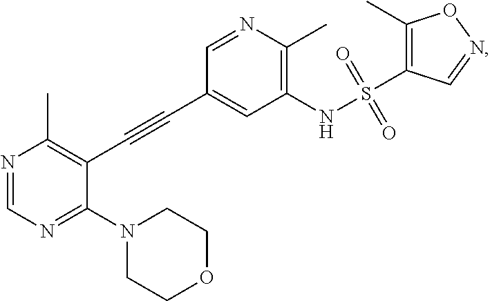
N1=CN=C(N2CCOCC2)C(C#CC2=CC(NS(=O)(=O)C3=C(C)ON=C3)=C(C)N=C2)=C1C
